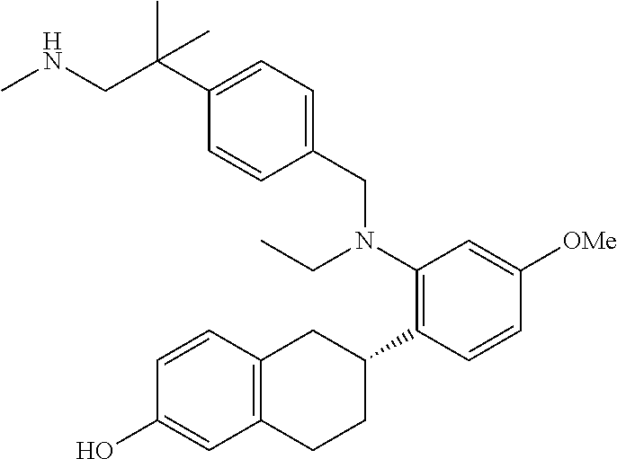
CNCC(C1=CC=C(CN(C2=C(C3CC4=C(CC3)C=C(O)C=C4)C=CC([OMe])=C2)CC)C=C1)(C)C
